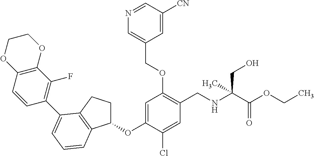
C1(OC2=CC(OCC3=CN=CC([CN])=C3)=C(CNC(C(OCC)=O)(CO)C)C=C2Cl)CCC2=C1C=CC=C2C1=C(F)C2=C(C=C1)OCCO2
